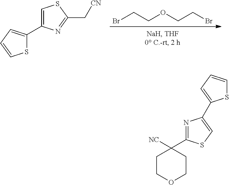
BrCCOCCBr.C1=C(C2=CC=CS2)N=C(C[CN])S1.C1(C2([NC])CCOCC2)=NC(C2=CC=CS2)=CS1
